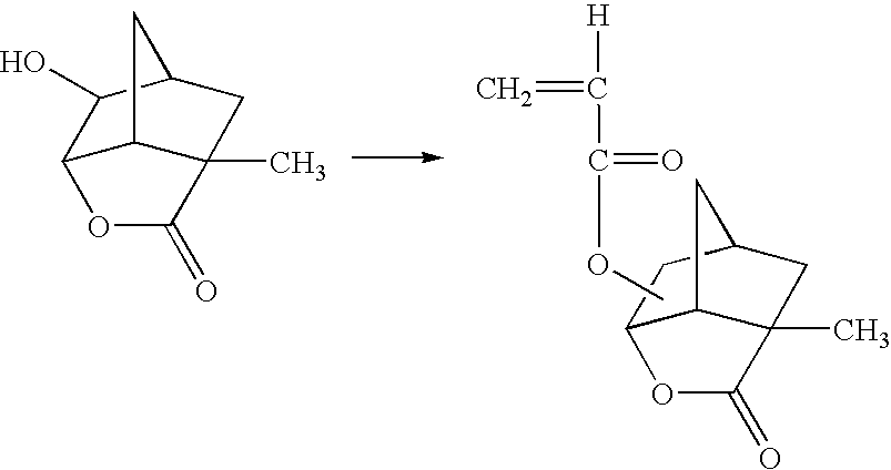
C12CC3CC1(C)C(=O)OC2C3.O(C(=O)C(=C)[H])C.C12CC3CC1(C)C(=O)OC2C3O
